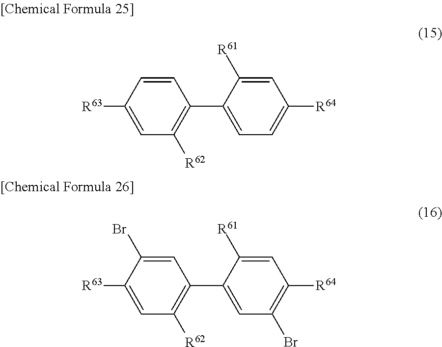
C1=CC([R63])=CC([R62])=C1C1=CC=C([R64])C=C1[R61].C1=C(Br)C([R63])=CC([R62])=C1C1=CC(Br)=C([R64])C=C1[R61]
